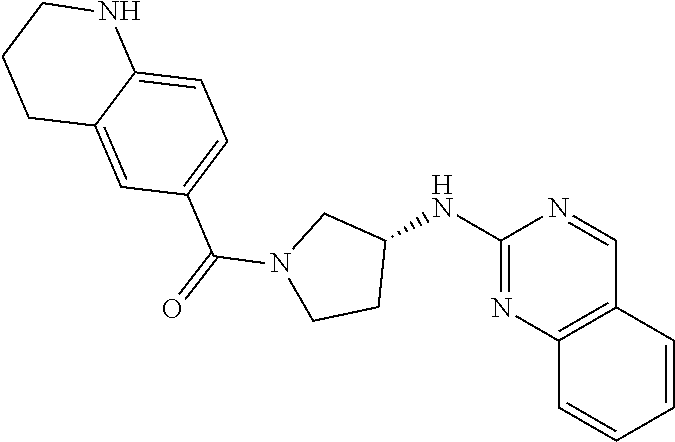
C1(NC2CN(C(=O)C3=CC=C4C(=C3)CCCN4)CC2)=NC2=C(C=N1)C=CC=C2
